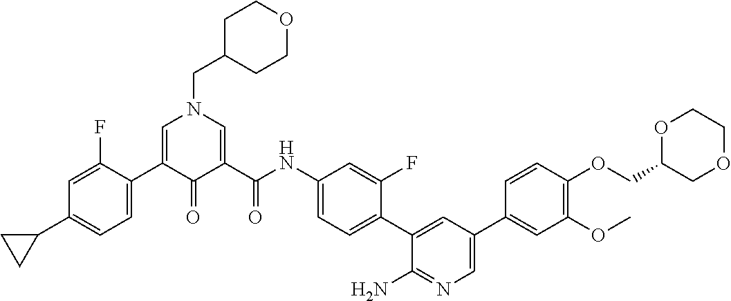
C1C(CN2C=C(C3=CC=C(C4CC4)C=C3F)C(=O)C(C(NC3=CC=C(C4=CC(C5=CC(OC)=C(OCC6COCCO6)C=C5)=CN=C4N)C(F)=C3)=O)=C2)CCOC1
